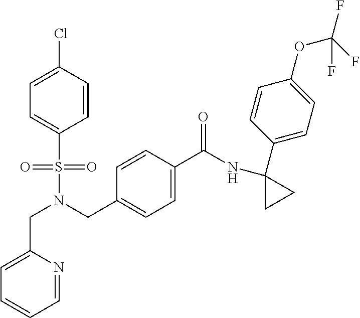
C(N(CC1=CC=C(C(NC2(C3=CC=C(OC(F)(F)F)C=C3)CC2)=O)C=C1)S(=O)(=O)C1=CC=C(Cl)C=C1)C1=CC=CC=N1
